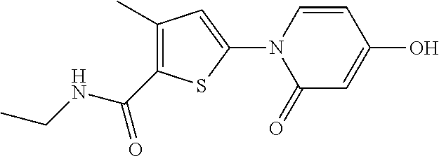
C1(=O)C=C(O)C=CN1C1=CC(C)=C(C(=O)NCC)S1
